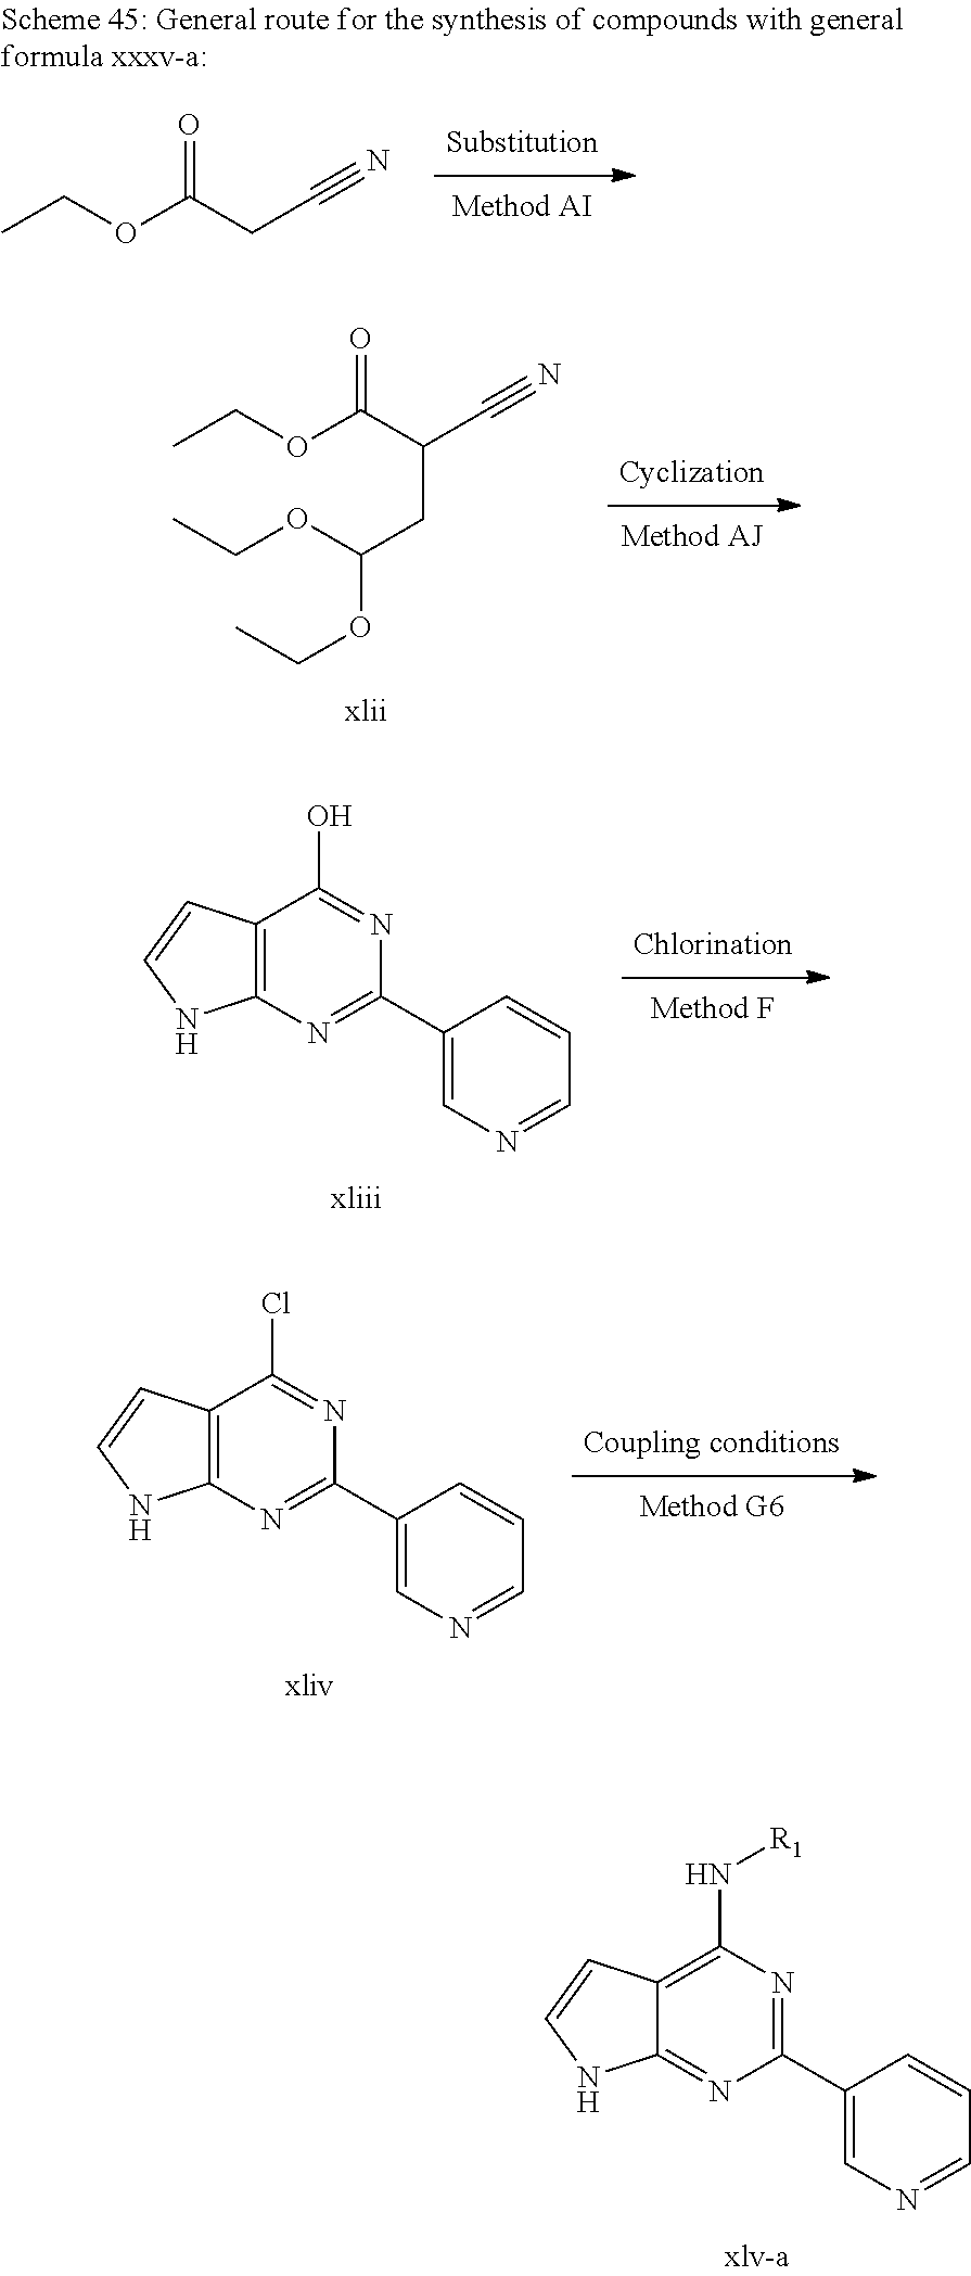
CCOC(CC#N)=O.CCOC(C(C#N)CC(OCC)OCC)=O.C12=C(N=C(C3=CN=CC=C3)N=C1O)NC=C2.C12=C(N[R1])N=C(C3=CN=CC=C3)N=C1NC=C2.C12=C(N=C(C3=CN=CC=C3)N=C1Cl)NC=C2
